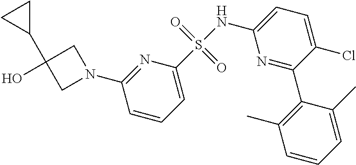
N1=C(C2=C(C)C=CC=C2C)C(Cl)=CC=C1NS(C1=CC=CC(N2CC(O)(C3CC3)C2)=N1)(=O)=O
